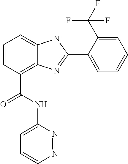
C1=CC(C(NC2=CC=CN=N2)=O)=C2C(=C1)NC(C1=CC=CC=C1C(F)(F)F)=N2
